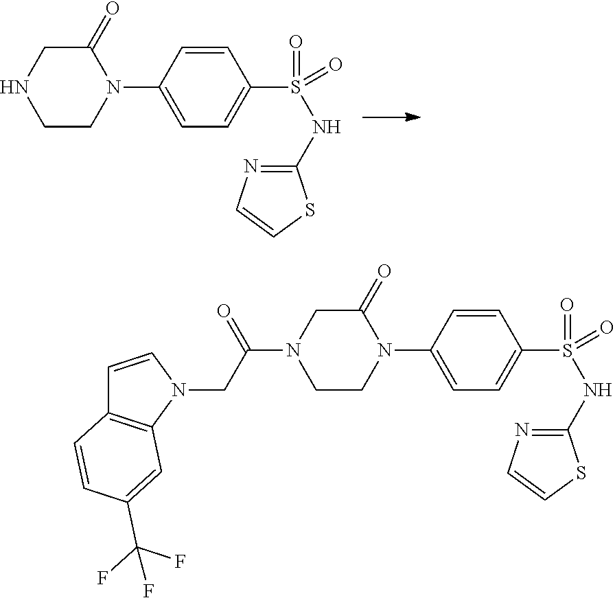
C1(=O)CNCCN1C1=CC=C(S(=O)(=O)NC2=NC=CS2)C=C1.C1(=O)CN(C(=O)CN2C3=C(C=C2)C=CC(C(F)(F)F)=C3)CCN1C1=CC=C(S(=O)(=O)NC2=NC=CS2)C=C1
